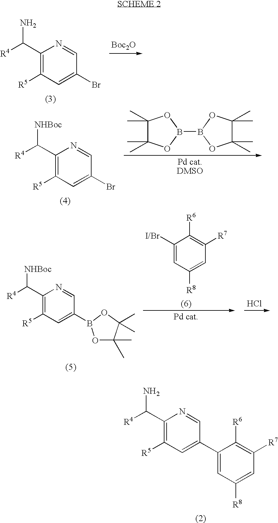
C1(C([R4])N)=C([R5])C=C(Br)C=N1.[Boc2O].C1(C([R4])[NHBoc])=C([R5])C=C(Br)C=N1.B1(B2OC(C)(C)C(C)(C)O2)OC(C)(C)C(C)(C)O1.C1([I/Br])=CC([R8])=CC([R7])=C1[R6].Cl.C1(C([R4])[NHBoc])=C([R5])C=C(B2OC(C)(C)C(C)(C)O2)C=N1.C1(C([R4])N)=C([R5])C=C(C2=CC([R8])=CC([R7])=C2[R6])C=N1
